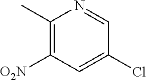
C1(Cl)=CC([O2N])=C(C)N=C1
